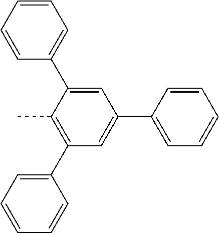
C1(C2=CC(C3=CC=CC=C3)=CC(C3=CC=CC=C3)=C2C)=CC=CC=C1
